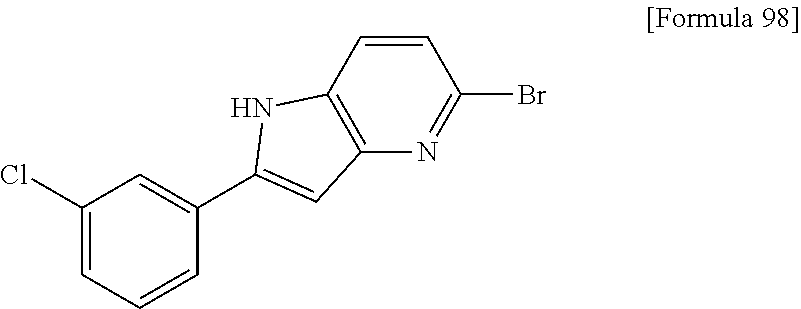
C1(Cl)=CC=CC(C2=CC3=C(C=CC(Br)=N3)N2)=C1
